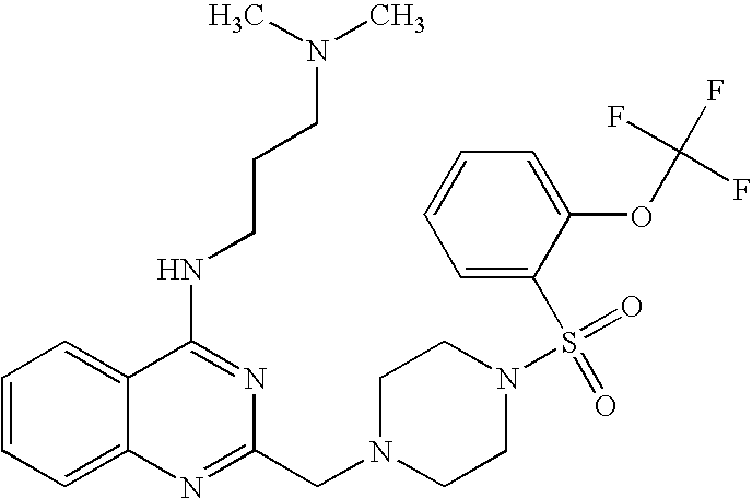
C1=CC=C2C(=C1)C(NCCCN(C)C)=NC(CN1CCN(S(=O)(=O)C3=CC=CC=C3OC(F)(F)F)CC1)=N2
